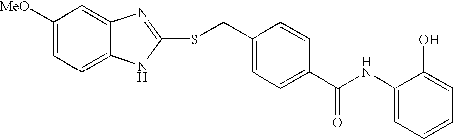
C1(NC(C2=CC=C(CSC3=NC4=CC([MeO])=CC=C4N3)C=C2)=O)=CC=CC=C1O
